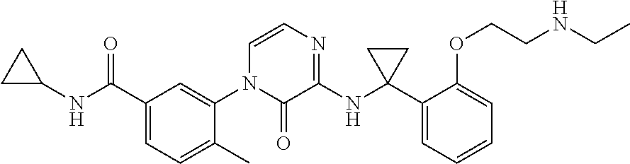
C1C(NC(C2=CC=C(C)C(N3C(=O)C(NC4(C5=CC=CC=C5OCCNCC)CC4)=NC=C3)=C2)=O)C1
